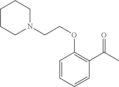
C1CCN(CCOC2=C(C(C)=O)C=CC=C2)CC1
